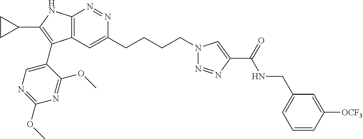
N1=NC2=C(C=C1CCCCN1N=NC(C(NCC3=CC=CC([OCF3])=C3)=O)=C1)C(C1=CN=C(OC)N=C1OC)=C(C1CC1)N2
